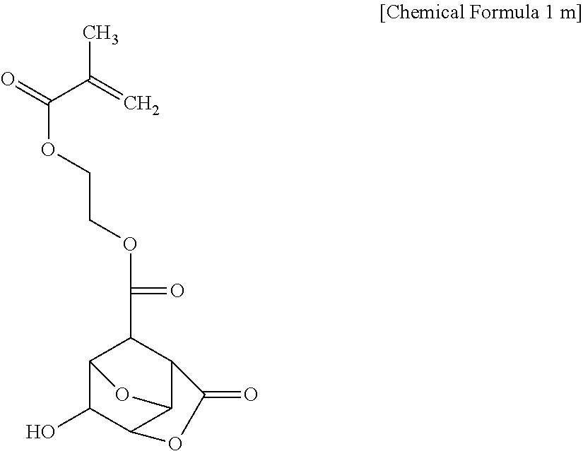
C12C(O)C3C(C(C1C(OCCOC(=O)C(=C)C)=O)C(=O)O3)O2
